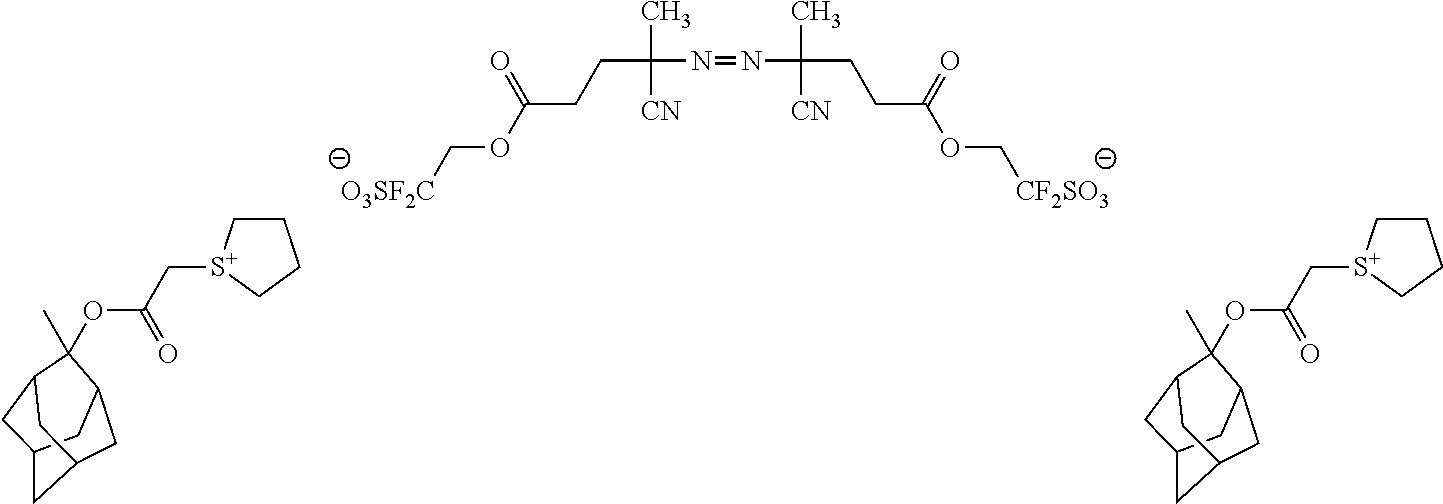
C(C(N=NC(CCC(OC[CF2SO3])=O)(C)[CN])(C)[CN])CC(OC[O3SF2C])=O.C1C[S+](CC(OC2(C)C3CC4CC2CC(C3)C4)=O)CC1.C1C[S+](CC(OC2(C)C3CC4CC2CC(C3)C4)=O)CC1
